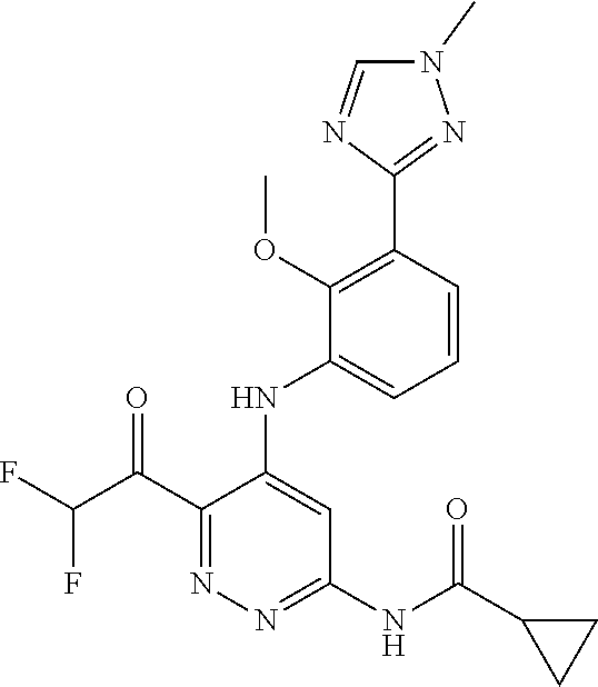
C1(C(C(F)F)=O)=NN=C(NC(C2CC2)=O)C=C1NC1=CC=CC(C2=NN(C)C=N2)=C1OC
